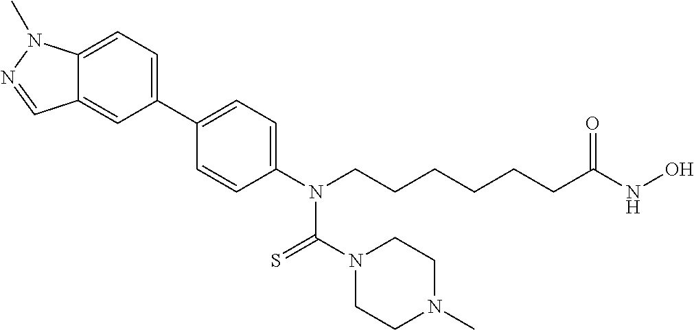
C12=CC=C(C3=CC=C(N(CCCCCCC(NO)=O)C(N4CCN(C)CC4)=S)C=C3)C=C1C=NN2C
